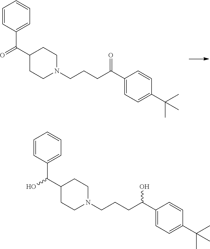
C1=CC(C(=O)C2CCN(CCCC(C3=CC=C(C(C)(C)C)C=C3)=O)CC2)=CC=C1.C1=CC(C(O)C2CCN(CCCC(C3=CC=C(C(C)(C)C)C=C3)O)CC2)=CC=C1
